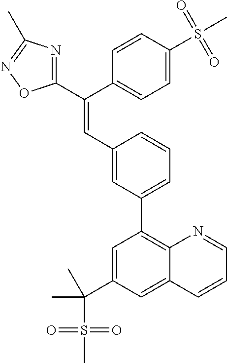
C1=CC(S(C)(=O)=O)=CC=C1C(C1=NC(C)=NO1)=CC1=CC(C2=C3N=CC=CC3=CC(C(S(C)(=O)=O)(C)C)=C2)=CC=C1
